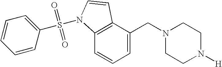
C1=C(CN2CCN([H])CC2)C2=C(C=C1)N(S(C1=CC=CC=C1)(=O)=O)C=C2
